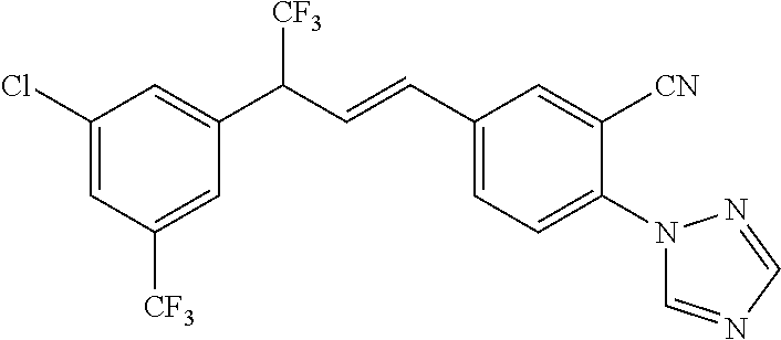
C1(C(C=CC2=CC=C(N3C=NC=N3)C([CN])=C2)[CF3])=CC(Cl)=CC([CF3])=C1
